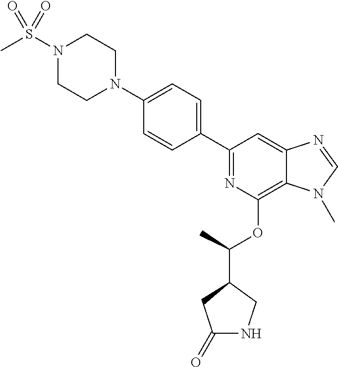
N1=C(C2=CC=C(N3CCN(S(=O)(=O)C)CC3)C=C2)C=C2C(=C1OC(C)C1CNC(=O)C1)N(C)C=N2
